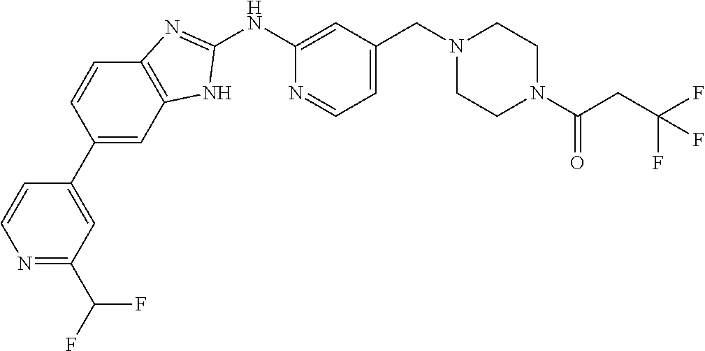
N1=C(C(F)F)C=C(C2=CC3=C(C=C2)N=C(NC2=CC(CN4CCN(C(CC(F)(F)F)=O)CC4)=CC=N2)N3)C=C1
